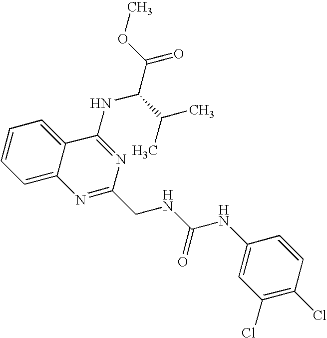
C12=CC=CC=C1C(NC(C(=O)OC)C(C)C)=NC(CNC(NC1=CC(Cl)=C(Cl)C=C1)=O)=N2
